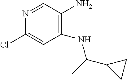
C1(NC(C)C2CC2)=C(N)C=NC(Cl)=C1
